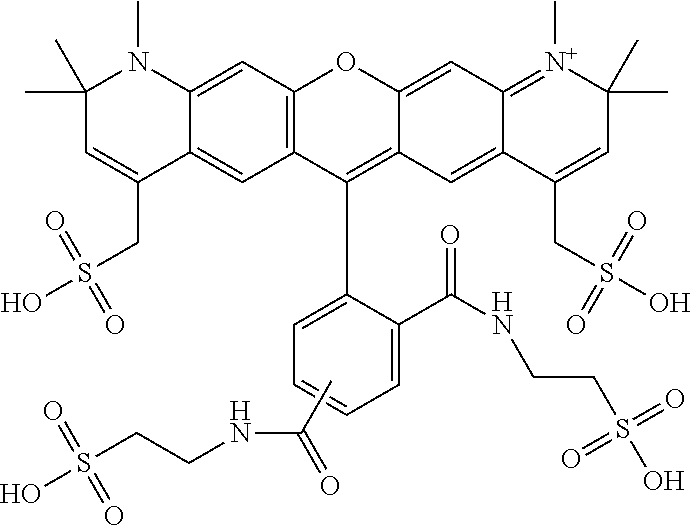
C12=C(C=C3C(=C1)C(CS(O)(=O)=O)=CC(C)(C)N3C)OC1=CC3=[N+](C)C(C)(C)C=C(CS(O)(=O)=O)C3=CC1=C2C1=CC=CC=C1C(NCCS(O)(=O)=O)=O.CC(=O)NCCS(O)(=O)=O
